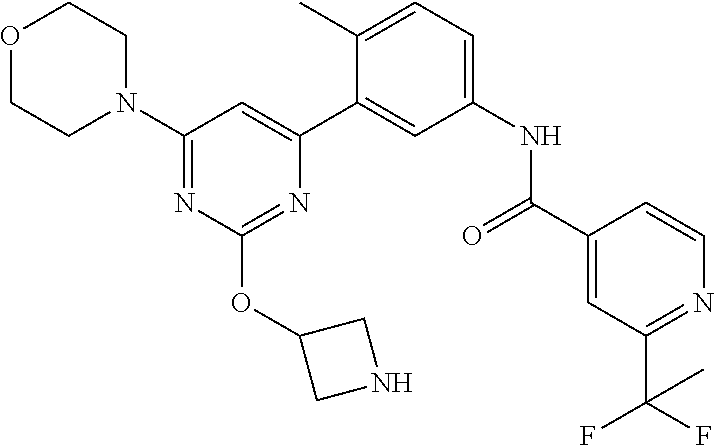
O1CCN(C2=NC(OC3CNC3)=NC(C3=CC(NC(C4=CC(C(F)(F)C)=NC=C4)=O)=CC=C3C)=C2)CC1
